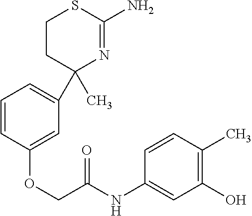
C1CC(C)(C2=CC=CC(OCC(NC3=CC(O)=C(C)C=C3)=O)=C2)N=C(N)S1
